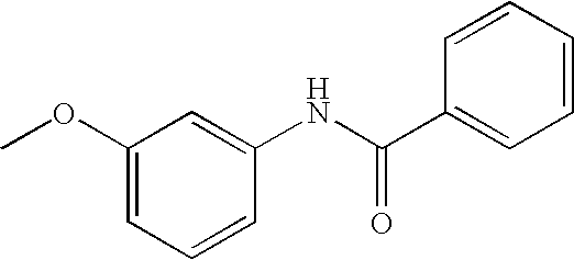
C1(OC)=CC=CC(NC(C2=CC=CC=C2)=O)=C1
